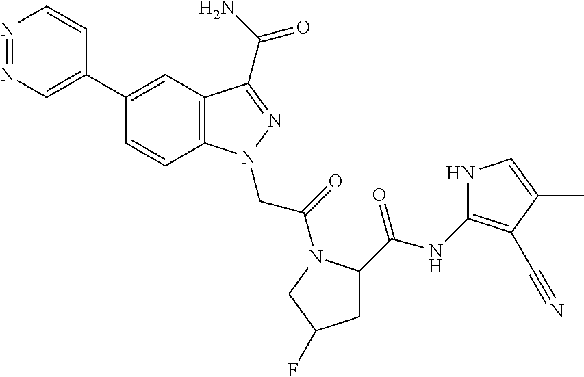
N1=NC=C(C2=CC3=C(C=C2)N(CC(=O)N2C(C(=O)NC4=C(C#N)C(C)=CN4)CC(F)C2)N=C3C(=O)N)C=C1
